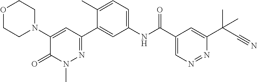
C1(N2CCOCC2)=CC(C2=CC(NC(C3=CN=NC(C(C#N)(C)C)=C3)=O)=CC=C2C)=NN(C)C1=O
